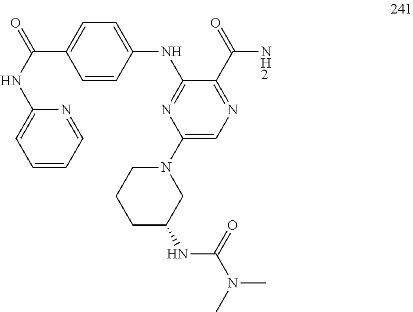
C1=C(C(NC2=CC=CC=N2)=O)C=CC(NC2=NC(N3CCCC(NC(N(C)C)=O)C3)=CN=C2C(=O)N)=C1
